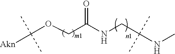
[Akn]C(OCC(NCC(NC)(C)C)=O)(C)C
